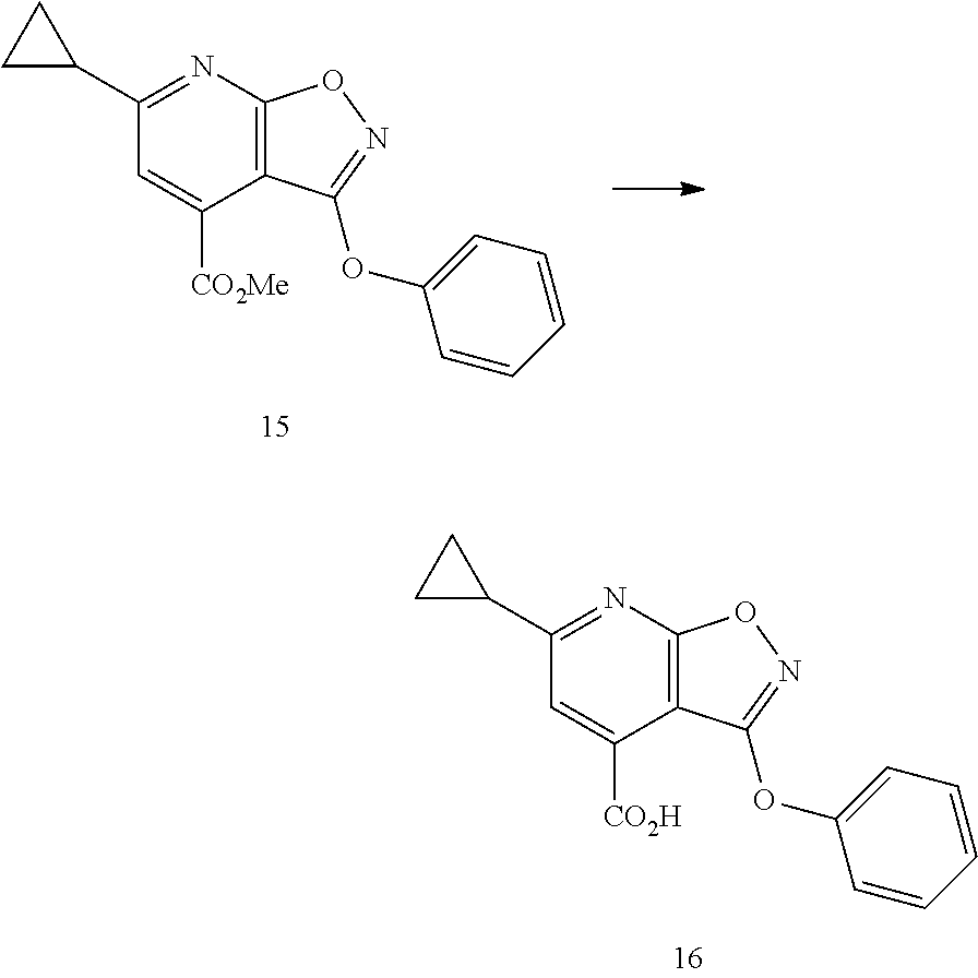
N1=C(C2CC2)C=C([CO2Me])C2=C1ON=C2OC1=CC=CC=C1.N1=C(C2CC2)C=C([CO2H])C2=C1ON=C2OC1=CC=CC=C1
